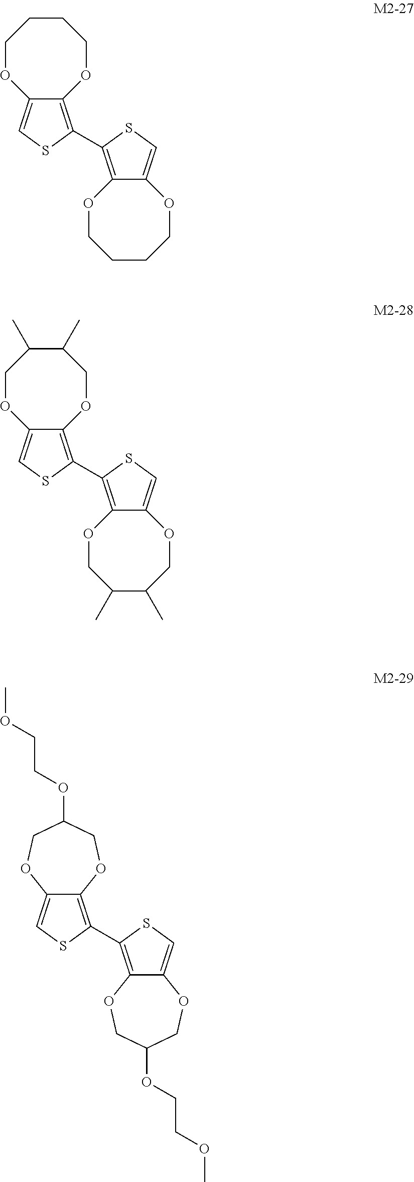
C12=C(C3=C4C(=CS3)OCCCCO4)SC=C1OCCCCO2.C12=C(C3=C4C(=CS3)OCC(C)C(C)CO4)SC=C1OCC(C)C(C)CO2.C12=C(C3=C4C(=CS3)OCC(OCCOC)CO4)SC=C1OCC(OCCOC)CO2
